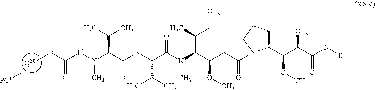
[PG1]N.[Q2B].C([L2]N(C(C(NC(C(N(C(C(CC(=O)N1C(C(C(C(N[D])=O)C)OC)CCC1)OC)C(C)CC)C)=O)C(C)C)=O)C(C)C)C)(=O)OC
